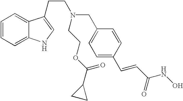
C1=CC(C=CC(NO)=O)=CC=C1CN(CCC1=CNC2=CC=CC=C21)CCOC(C1CC1)=O
